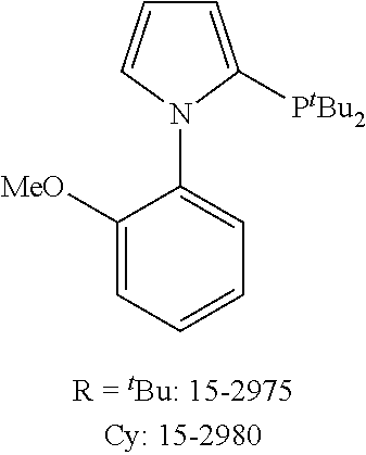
N1(C2=CC=CC=C2[MeO])C([PtBu2])=CC=C1
